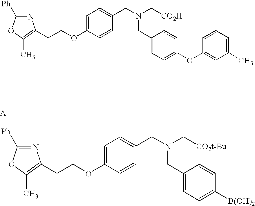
N1=C([Ph])OC(C)=C1CCOC1=CC=C(CN(C[CO2t-Bu])CC2=CC=C([B(OH)2])C=C2)C=C1.N1=C([Ph])OC(C)=C1CCOC1=CC=C(CN(C[CO2H])CC2=CC=C(OC3=CC(C)=CC=C3)C=C2)C=C1
